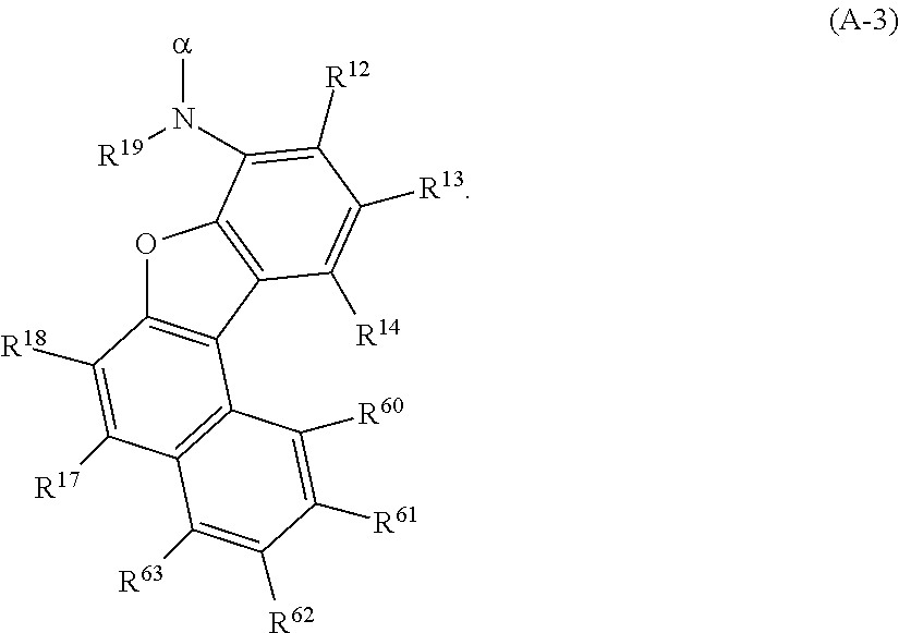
O1C2=C(C3=C1C(N([R19])[a])=C([R12])C([R13])=C3[R14])C1=C(C([R17])=C2[R18])C([R63])=C([R62])C([R61])=C1[R60]
